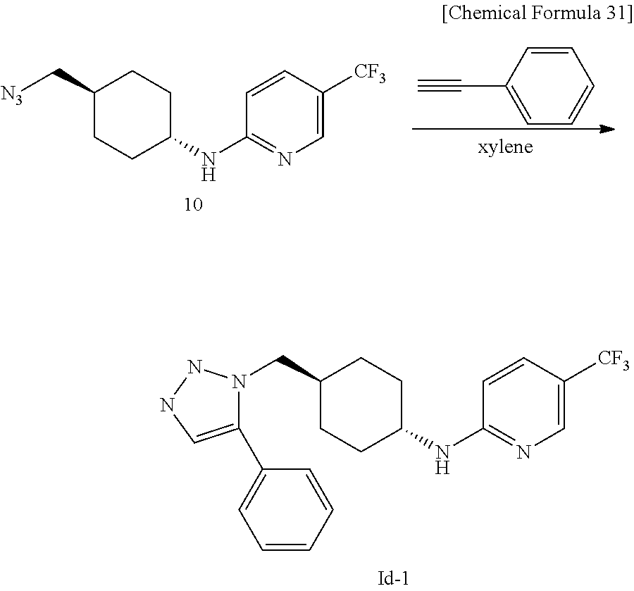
C1=C([CF3])C=CC(NC2CCC(C[N3])CC2)=N1.C1=CC(C#C)=CC=C1.C1=C([CF3])C=CC(NC2CCC(CN3C(C4=CC=CC=C4)=CNN3)CC2)=N1
